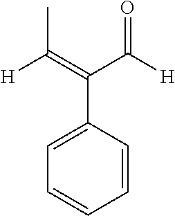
C1=C(C(=C([H])C)C([H])=O)C=CC=C1
